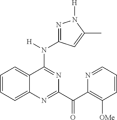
C12=CC=CC=C1N=C(C(C1=C([OMe])C=CC=N1)=O)N=C2N(C1=NN([H])C(C)=C1)[H]
